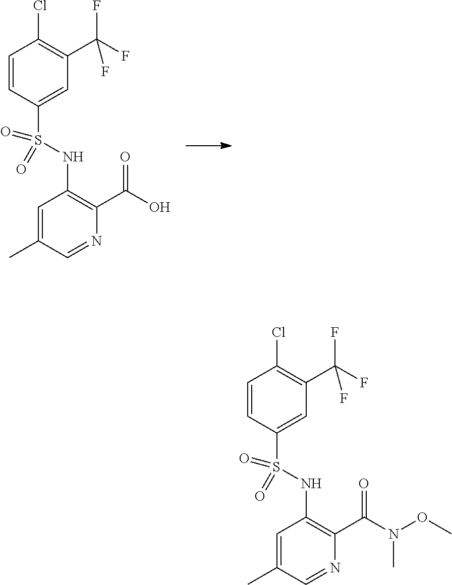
C1=CC(S(NC2=C(C(=O)O)N=CC(C)=C2)(=O)=O)=CC(C(F)(F)F)=C1Cl.C1=CC(S(NC2=C(C(N(C)OC)=O)N=CC(C)=C2)(=O)=O)=CC(C(F)(F)F)=C1Cl
